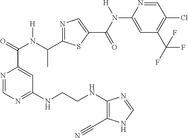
N1=CN=C(NCCNC2=C(C#N)NC=N2)C=C1C(N(C(C1=NC=C(C(=O)N(C2=CC(C(F)(F)F)=C(Cl)C=N2)[H])S1)C)[H])=O
